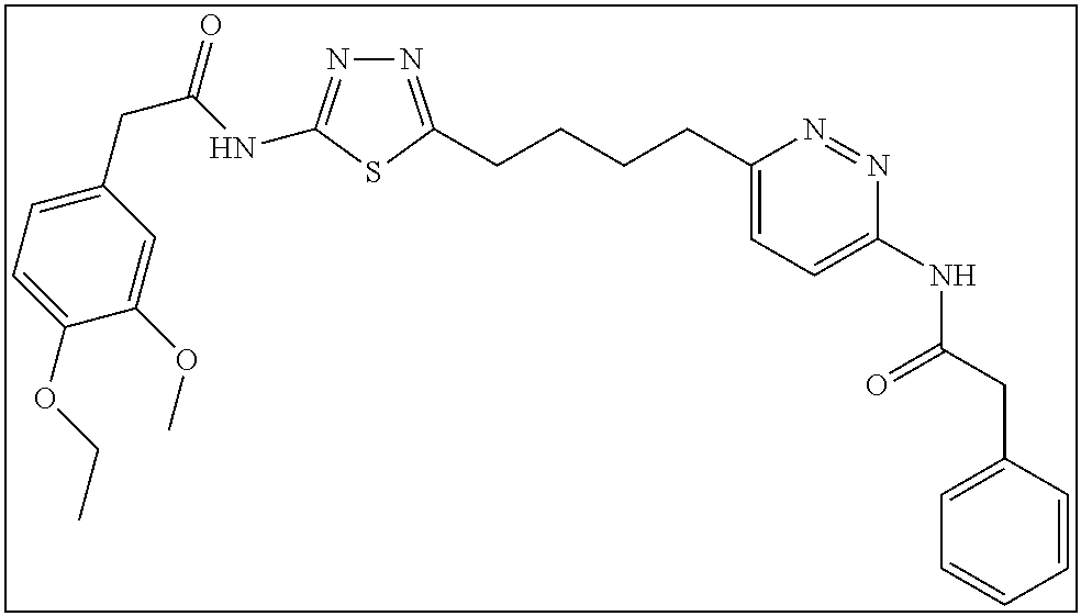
N1=C(CCCCC2=CC=C(NC(CC3=CC=CC=C3)=O)N=N2)SC(NC(CC2=CC=C(OCC)C(OC)=C2)=O)=N1
